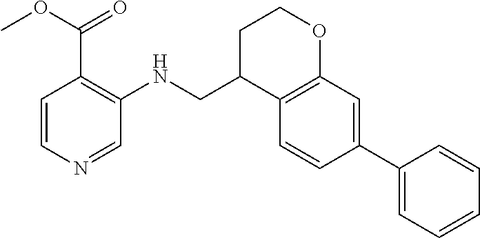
C1=CN=CC(NCC2C3=C(OCC2)C=C(C2=CC=CC=C2)C=C3)=C1C(OC)=O
